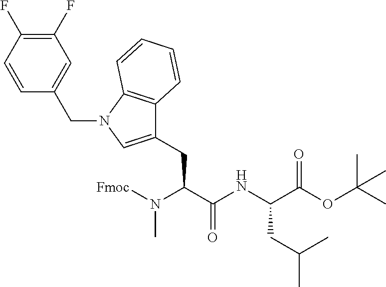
N(C(C(NC(C(OC(C)(C)C)=O)CC(C)C)=O)CC1=CN(CC2=CC(F)=C(F)C=C2)C2=C1C=CC=C2)([Fmoc])C
